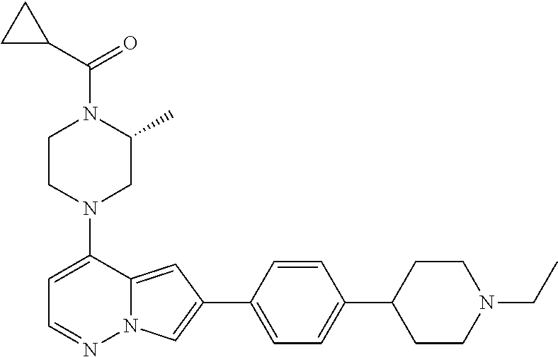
N1(C2=CC=NN3C2=CC(C2=CC=C(C4CCN(CC)CC4)C=C2)=C3)CC(C)N(C(C2CC2)=O)CC1
